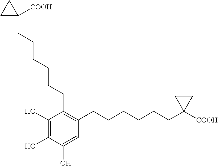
C1(O)=C(O)C(CCCCCCC2([COOH])CC2)=C(CCCCCCC2([COOH])CC2)C=C1O
